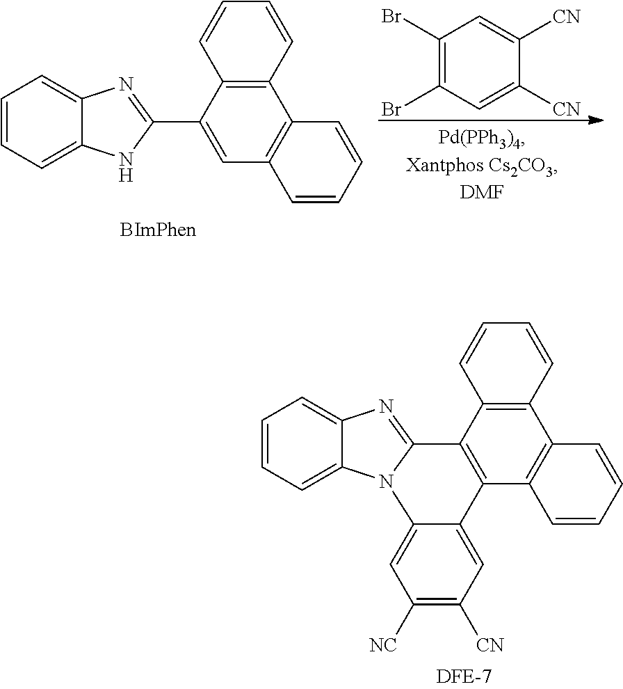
C1=CC2=C(C=C1)C(C1=NC3=CC=CC=C3N1)=CC1=C2C=CC=C1.C1(Br)=C(Br)C=C([CN])C([CN])=C1.C1=CC2=C(C=C1)C1=C(C3=C2C=CC=C3)C2=CC([CN])=C([NC])C=C2N2C1=NC1=CC=CC=C12
